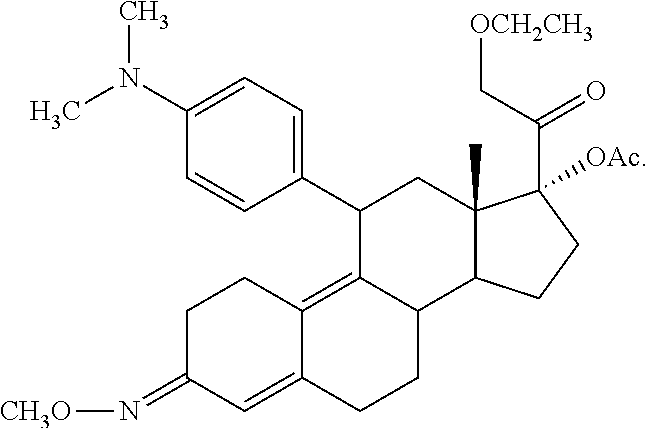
C1=C(N(C)C)C=CC(C2C3=C4C(=CC(=N[CH3O])CC4)CCC3C3C(C)(C2)C(C(C[OCH2CH3])=O)([OAc])CC3)=C1
